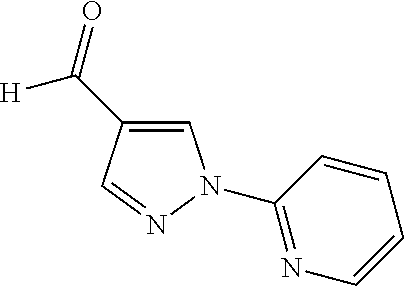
N1=C(N2C=C(C([H])=O)C=N2)C=CC=C1
